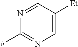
N1=CC([Et])=CN=C1[#]
